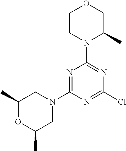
C1CN(C2=NC(Cl)=NC(N3CC(C)OC(C)C3)=N2)C(C)CO1
